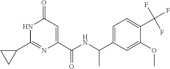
C1(=O)C=C(C(NC(C2=CC=C(C(F)(F)F)C(OC)=C2)C)=O)N=C(C2CC2)N1
